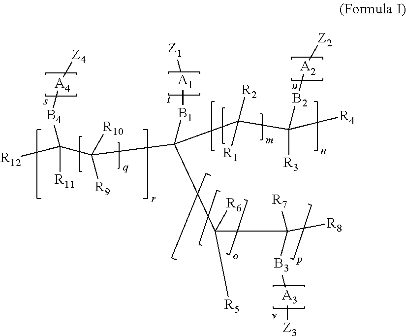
[R12]C([B4][A4][Z4])([R11])C([R9])([R10])C([B1][A1][Z1])(C([R2])([R1])C([R3])([B2][A2][Z2])[R4])C([R6])([R5])C([R7])([B3][A3][Z3])[R8]
